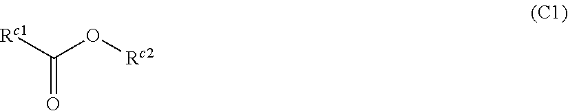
[Rc1]C(=O)O[Rc2]
